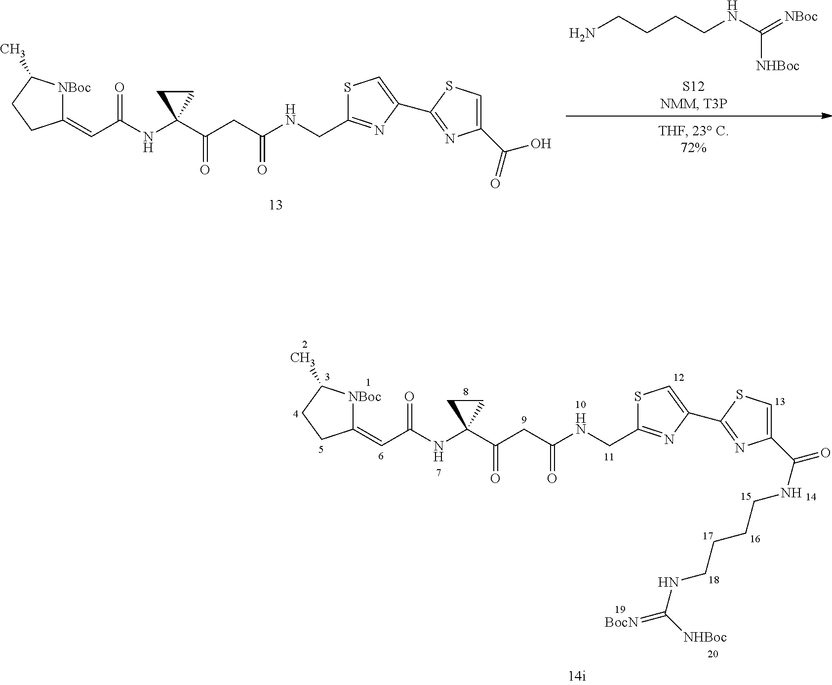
NCCCCNC(=[NBoc])[NHBoc].C1(=CC(NC2(C(CC(NCC3=NC(C4=NC(C(=O)O)=CS4)=CS3)=O)=O)CC2)=O)[NBoc]C(C)CC1.C1(=CC(NC2(C(CC(NCC3=NC(C4=NC(C(NCCCCNC(=[BocN])[NHBoc])=O)=CS4)=CS3)=O)=O)CC2)=O)[NBoc]C(C)CC1
